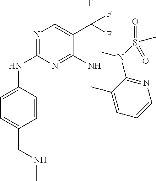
C1=CC(NC2=NC=C(C(F)(F)F)C(NCC3=CC=CN=C3N(S(=O)(=O)C)C)=N2)=CC=C1CNC
